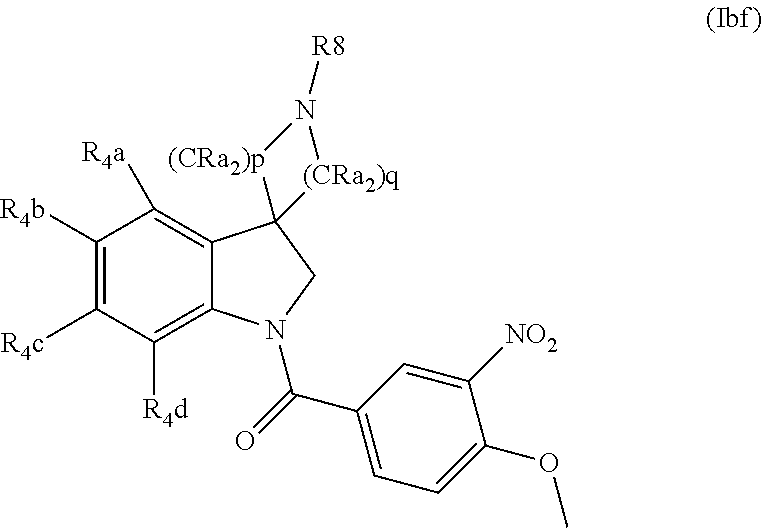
C1([R4b])=C([R4c])C([R4d])=C2C(=C1[R4a])C1(CN2C(=O)C2=CC=C(OC)C([NO2])=C2)[(CRa2)p]N([R8])[(CRa2)q]1
